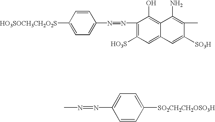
[HO3SOCH3CH2O2S]C1=CC=C(N=NC2=C([HO3S])C=C3C(=C2O)C(N)=C(C)C([SO3H])=C3)C=C1.CN=NC1=CC=C([SO2CH2CH2OSO3H])C=C1
